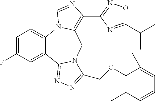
C12=CC=C(F)C=C1C1=NN=C(COC3=C(C)C=CC=C3C)N1CC1=C(C3=NOC(C(C)C)=N3)N=CN21
